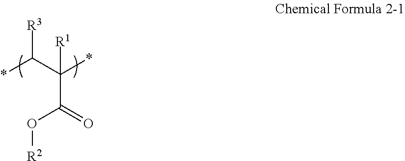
[R3]C(C(*)(C(=O)O[R2])[R1])*
